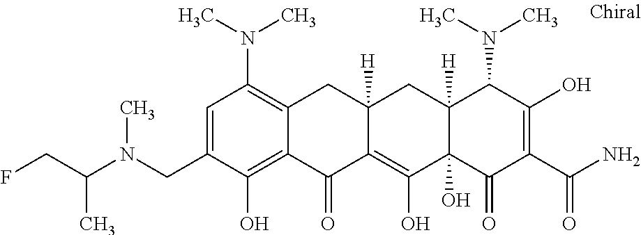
C12([H])C(O)(C(=O)C(C(N)=O)=C(O)C1N(C)C)C(O)=C1C([H])(C2)CC2=C(N(C)C)C=C(CN(C(CF)C)C)C(O)=C2C1=O
